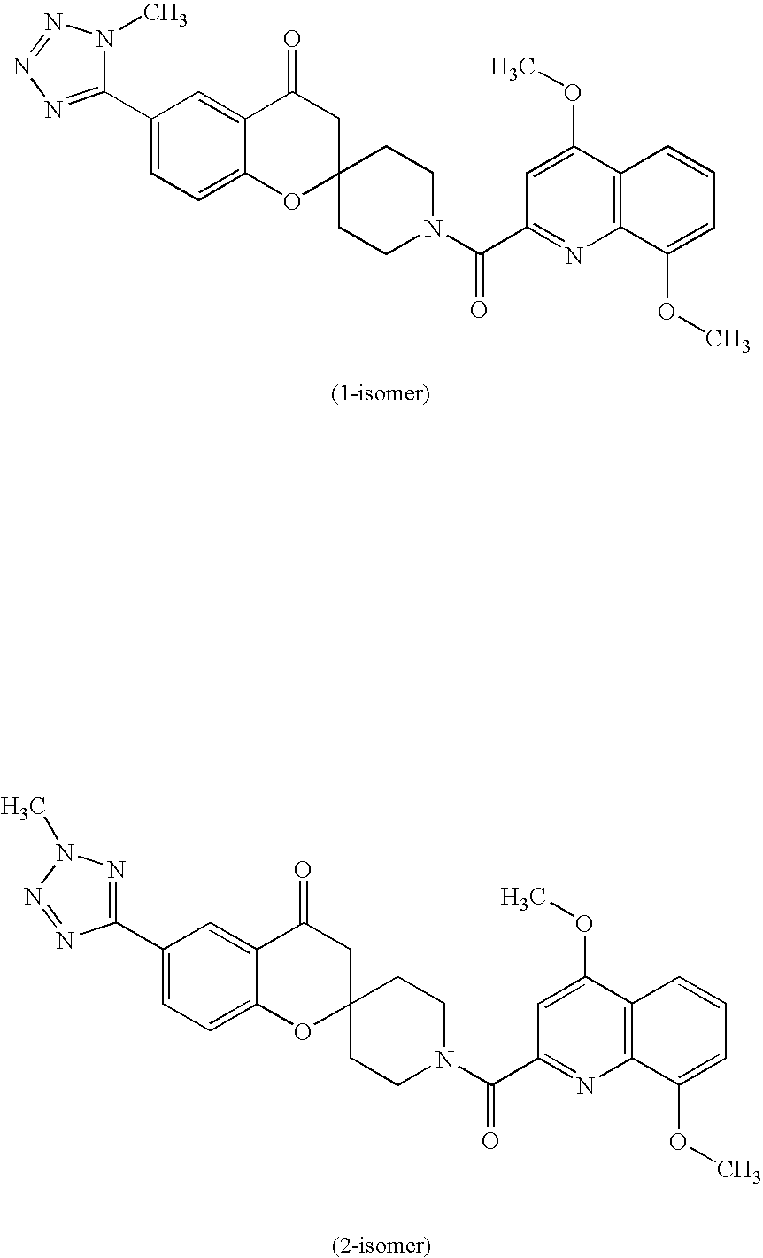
C12=CC=C(C3=NN=NN3C)C=C1C(=O)CC1(O2)CCN(C(C2=NC3=C(C(OC)=C2)C=CC=C3OC)=O)CC1.C12=CC=C(C3=NN(C)N=N3)C=C1C(=O)CC1(O2)CCN(C(C2=NC3=C(C(OC)=C2)C=CC=C3OC)=O)CC1
